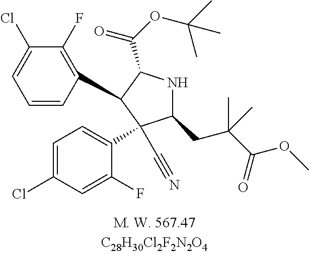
C1=CC(C2C(C(OC(C)(C)C)=O)NC(CC(C(OC)=O)(C)C)C2(C#N)C2=CC=C(Cl)C=C2F)=C(F)C(Cl)=C1
